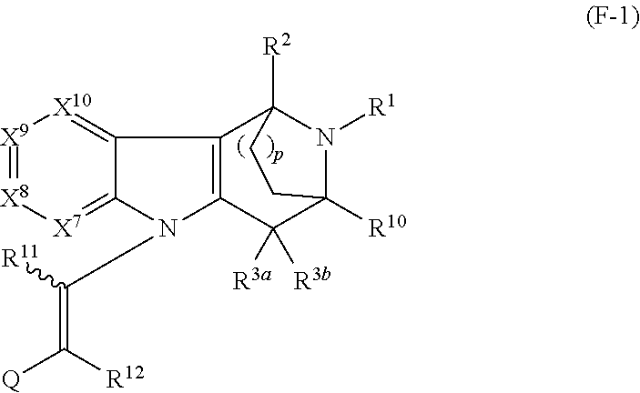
[X9]1=[X8][X7]=C2C(=[X10]1)C1=C(N2C([R11])=C([R12])[Q])C([R3a])([R3b])C2([R10])N([R1])C1([R2])CC2
